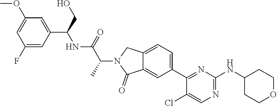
C12=CC(C3=NC(NC4CCOCC4)=NC=C3Cl)=CC=C1CN(C(C(NC(C1=CC(OC)=CC(F)=C1)CO)=O)C)C2=O
